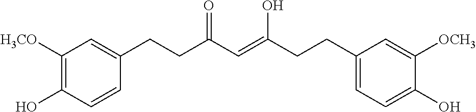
C(=CC(=O)CCC1=CC([H3CO])=C(O)C=C1)(CCC1=CC=C(O)C([OCH3])=C1)O
